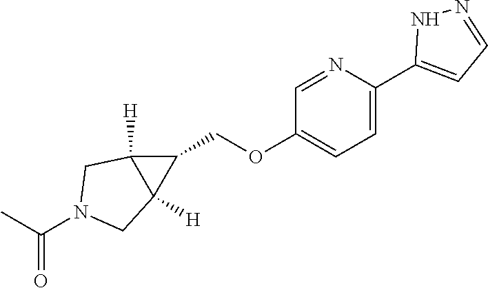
C1=C(C2=CC=NN2)N=CC(OCC2C3([H])C2([H])CN(C(C)=O)C3)=C1
